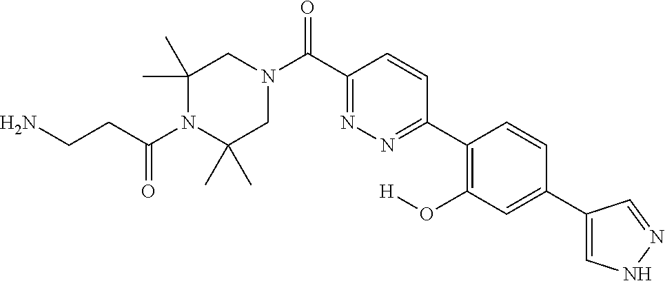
C1(C)(C)CN(C(C2=NN=C(C3=C(O[H])C=C(C4=CNN=C4)C=C3)C=C2)=O)CC(C)(C)N1C(CCN)=O
